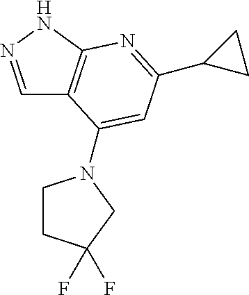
C1=NNC2=C1C(N1CCC(F)(F)C1)=CC(C1CC1)=N2
